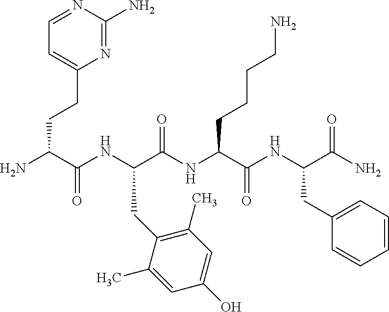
NC(C(NC(C(NC(C(NC(C(N)=O)CC1=CC=CC=C1)=O)CCCCN)=O)CC1=C(C)C=C(O)C=C1C)=O)CCC1=CC=NC(N)=N1
